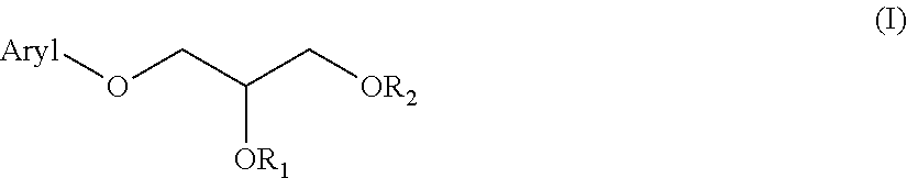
[Aryl]OCC(C[OR2])[OR1]
